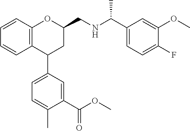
C12=C(C(C3=CC=C(C)C(C(OC)=O)=C3)CC(CNC(C)C3=CC=C(F)C(OC)=C3)O1)C=CC=C2
